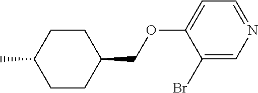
C1(Br)=CN=CC=C1OCC1CCC(C)CC1
